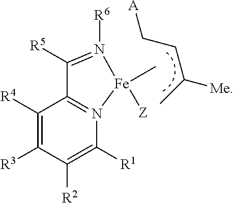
C1([R5])=N([R6])[Fe](C)([Z])N2=C1C([R4])=C([R3])C([R2])=C2[R1].C(C(C)[Me])C[A]
